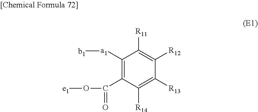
C1([a1][b1])=C(C(O[e1])=O)C([R14])=C([R13])C([R12])=C1[R11]
